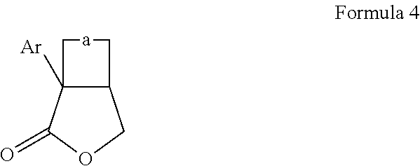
C12C([Ar])(C(=O)OC1)CC2
